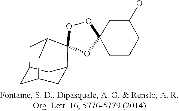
O1C2(CCCC(OC)C2)OC2(C3CC4CC(CC2C4)C3)O1
